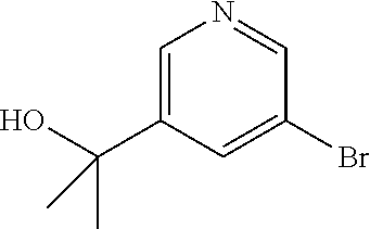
BrC1=CC(C(O)(C)C)=CN=C1
